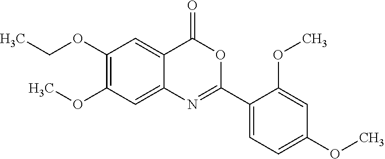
CCOC1=C(OC)C=C2C(=C1)C(=O)OC(C1=CC=C(OC)C=C1OC)=N2
